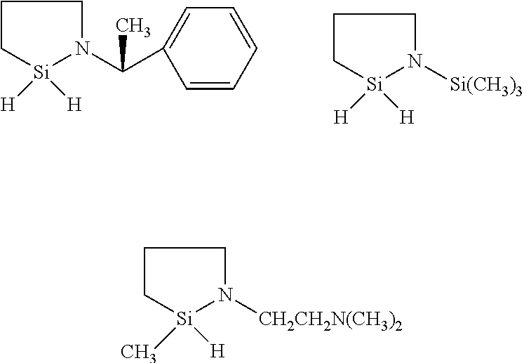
C1C[Si]([H])(C)N([CH2CH2N(CH3)2])C1.C1C[Si]([H])([H])N(C(C2=CC=CC=C2)C)C1.C1C[Si]([H])([H])N([Si(CH3)3])C1
